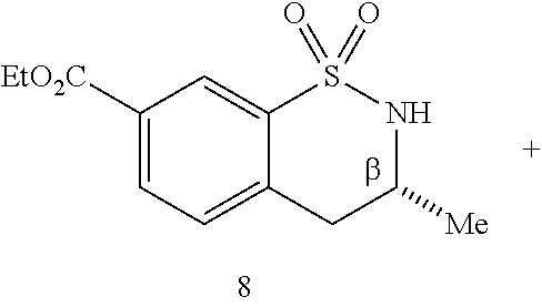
C1([EtO2C])=CC=C2C(=C1)S(=O)(=O)NC([Me])C2
